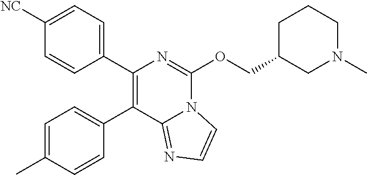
C1([NC])=CC=C(C2=C(C3=CC=C(C)C=C3)C3=NC=CN3C(OCC3CN(C)CCC3)=N2)C=C1
